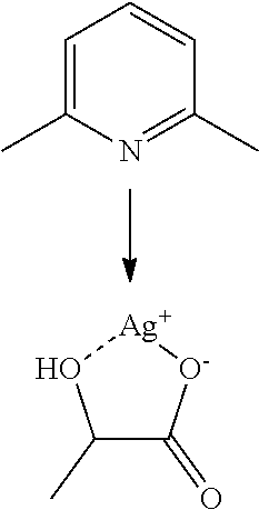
C1=C(C)N=C(C)C=C1.C1(C)C(=O)[O-][Ag]O1
